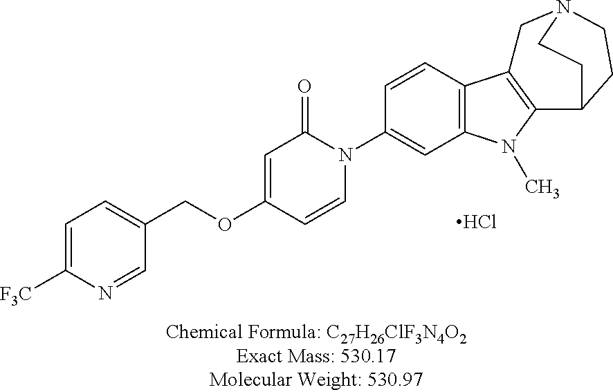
C1=C([F3C])N=CC(COC2=CC(=O)N(C3=CC4=C(C=C3)C3=C(N4C)C4CCN(C3)CC4)C=C2)=C1.Cl
